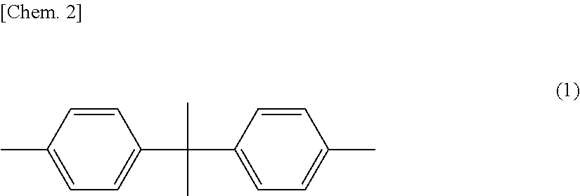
C1=CC(C)=CC=C1C(C)(C)C1=CC=C(C)C=C1
